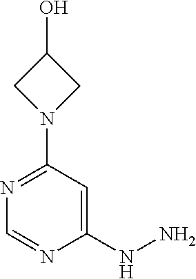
N1=C(N2CC(O)C2)C=C(NN)N=C1
